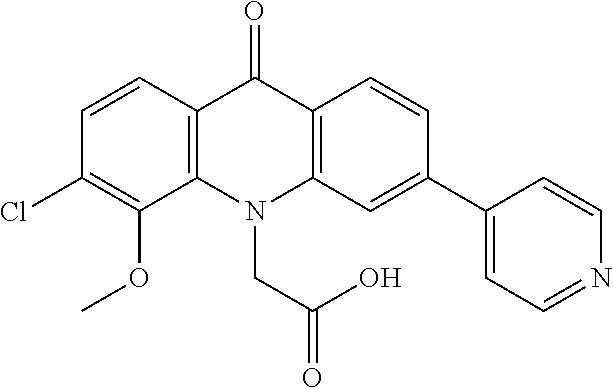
C12=C(N(CC(=O)O)C3=C(C1=O)C=CC(C1=CC=NC=C1)=C3)C(OC)=C(Cl)C=C2
